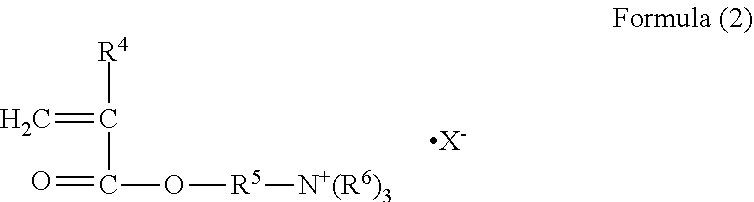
C=C([R4])C(=O)O[R5][N+(R6)3].[X-]
